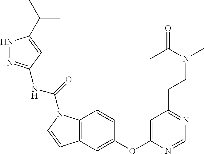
C12=C(C=C(OC3=CC(CCN(C)C(C)=O)=NC=N3)C=C1)C=CN2C(NC1=NNC(C(C)C)=C1)=O
